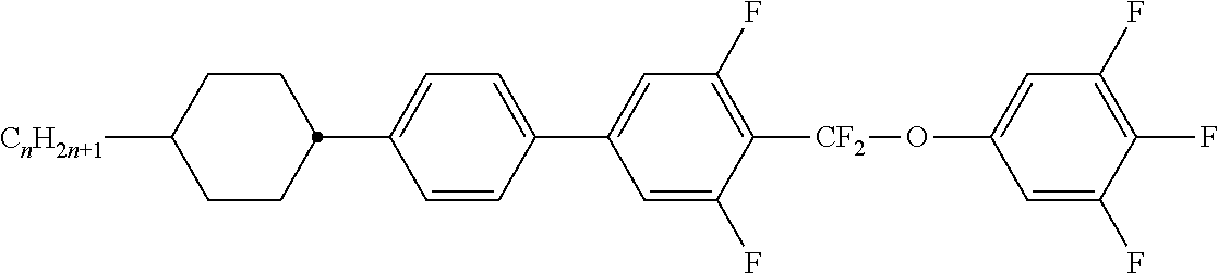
C1([CnH2n+1])CCC(C2=CC=C(C3=CC(F)=C([CF2]OC4=CC(F)=C(F)C(F)=C4)C(F)=C3)C=C2)CC1
